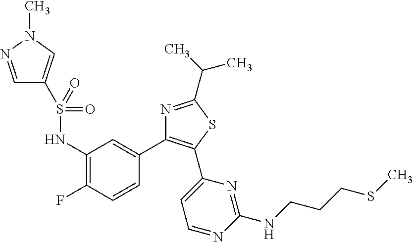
C1=NN(C)C=C1S(NC1=C(F)C=CC(C2=C(C3=CC=NC(NCCCSC)=N3)SC(C(C)C)=N2)=C1)(=O)=O
